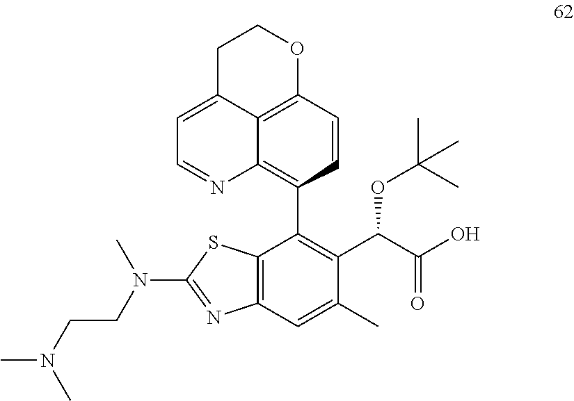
C12=C(C=C(C)C(C(C(O)=O)OC(C)(C)C)=C1C1=C3C4=C(C=C1)OCCC4=CC=N3)N=C(N(CCN(C)C)C)S2
